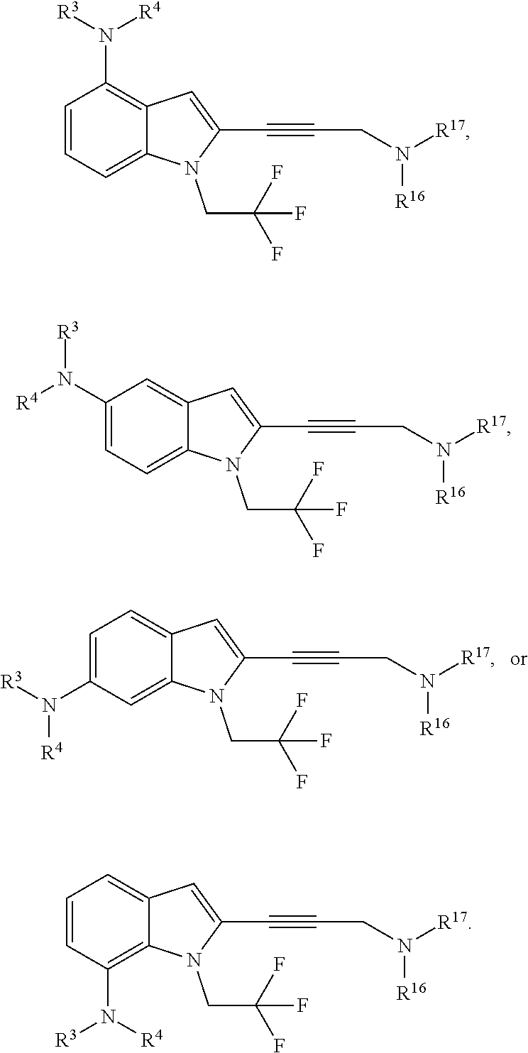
[R3]N(C1=C2C=C(C#CCN([R17])[R16])N(CC(F)(F)F)C2=CC=C1)[R4].[R3]N(C1=CC=C2C=C(C#CCN([R17])[R16])N(CC(F)(F)F)C2=C1)[R4].[R3]N(C1=C2C(=CC=C1)C=C(C#CCN([R17])[R16])N2CC(F)(F)F)[R4].[R3]N(C1=CC=C2C(=C1)C=C(C#CCN([R17])[R16])N2CC(F)(F)F)[R4]
